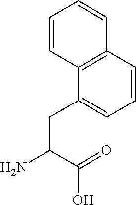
C(C(=O)O)(N)CC1=CC=CC2=C1C=CC=C2
